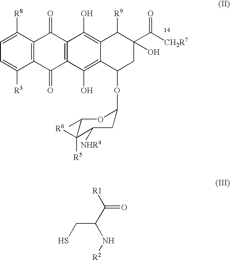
C1=C([R3])C2=C(C([R8])=C1)C(=O)C1=C(C2=O)C(O)=C2C(=C1O)C([R9])C(C([CH2R7])=O)(O)CC2OC1CC([NHR4])C([R5])([R6])C(C)O1.C(C(C([R1])=O)N[R2])S
